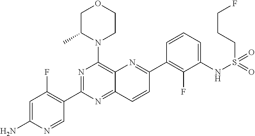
C12=NC(C3=C(F)C=C(N)N=C3)=NC(N3CCOCC3C)=C1N=C(C1=C(F)C(NS(CCCF)(=O)=O)=CC=C1)C=C2
